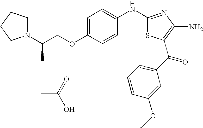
C1(NC2=CC=C(OCC(N3CCCC3)C)C=C2)=NC(N)=C(C(C2=CC=CC(OC)=C2)=O)S1.CC(=O)O
